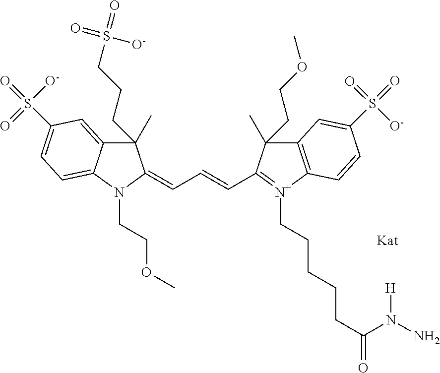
C1(C)(CCCS(=O)(=O)[O-])C2=CC(S(=O)([O-])=O)=CC=C2N(CCOC)C1=CC=CC1=[N+](CCCCCC(=O)N(N)[H])C2=C(C1(C)CCOC)C=C(S(=O)([O-])=O)C=C2
